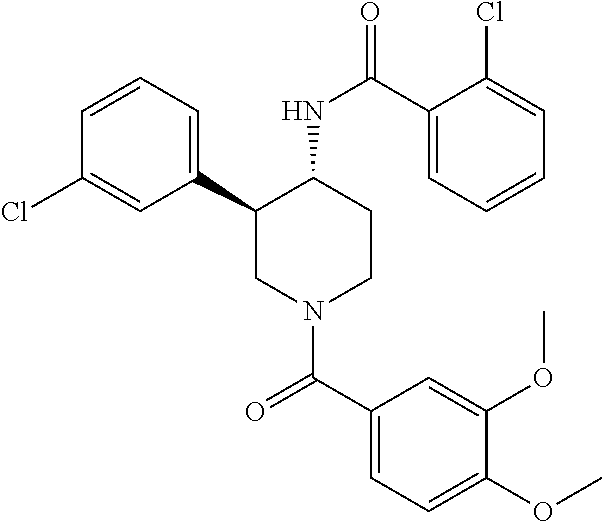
C1=CC=C(C2CN(C(C3=CC=C(OC)C(OC)=C3)=O)CCC2NC(=O)C2=CC=CC=C2Cl)C=C1Cl
